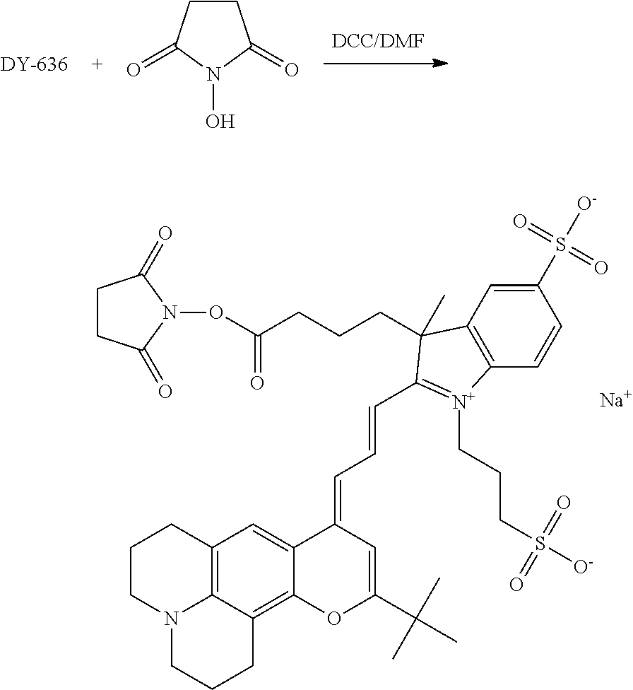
[Na].C12=C3C(=C4C(=C1)C(=CC=CC1=[N+](CCCS([O-])(=O)=O)C5=C(C=C(S([O-])(=O)=O)C=C5)C1(CCCC(ON1C(=O)CCC1=O)=O)C)C=C(C(C)(C)C)O4)CCCN3CCC2.C1CC(=O)N(O)C1=O
